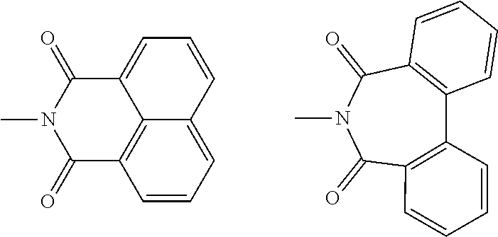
C12=C3C=CC=C1C=CC=C2C(=O)N(C)C3=O.C12=C(C(=O)N(C)C(=O)C3=C1C=CC=C3)C=CC=C2
